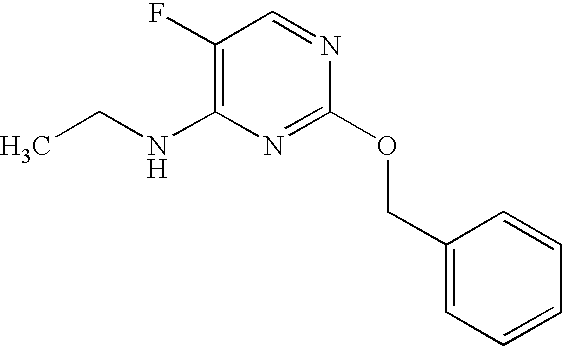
C1(F)=C(NCC)N=C(OCC2=CC=CC=C2)N=C1
